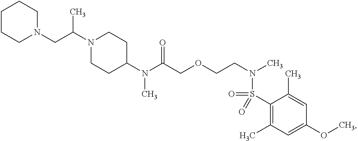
C1(N(C(COCCN(C)S(=O)(C2=C(C)C=C(OC)C=C2C)=O)=O)C)CCN(C(CN2CCCCC2)C)CC1
